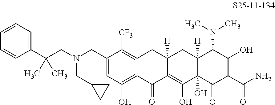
C1(CN(CC(C2=CC=CC=C2)(C)C)CC2CC2)=CC(O)=C2C(=C1[CF3])CC1([H])C(=C(O)C3(O)C([H])(C1)C(N(C)C)C(O)=C(C(N)=O)C3=O)C2=O
